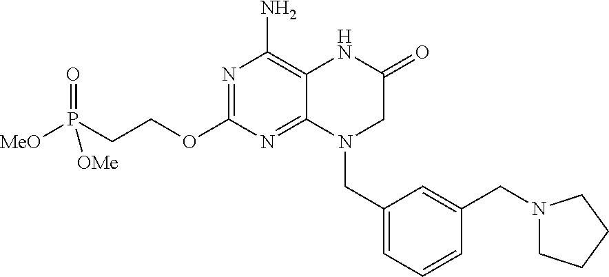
N1=C(OCCP([MeO])(=O)[OMe])N=C2C(=C1N)NC(=O)CN2CC1=CC=CC(CN2CCCC2)=C1
